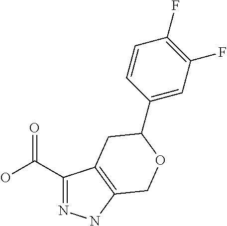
C1(C(=O)O)=NNC2=C1CC(C1=CC(F)=C(F)C=C1)OC2
